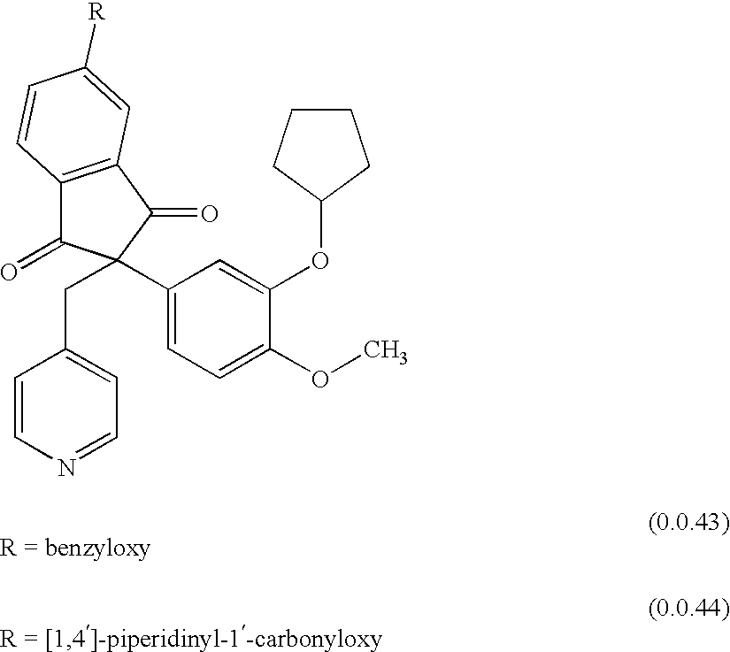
C1=CN=CC=C1CC1(C2=CC=C(OC)C(OC3CCCC3)=C2)C(=O)C2=C(C1=O)C=C([R])C=C2
